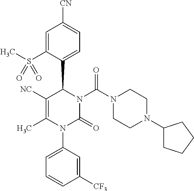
C1([NC])=C(C)N(C2=CC=CC([CF3])=C2)C(=O)N(C(N2CCN(C3CCCC3)CC2)=O)C1C1=CC=C([CN])C=C1S(C)(=O)=O
